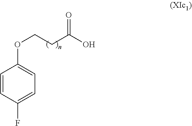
C1=CC(F)=CC=C1OCCC(O)=O
